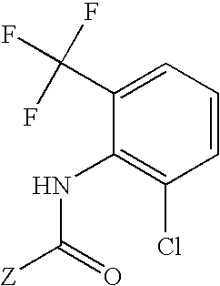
C1(C(F)(F)F)=CC=CC(Cl)=C1NC([Z])=O
